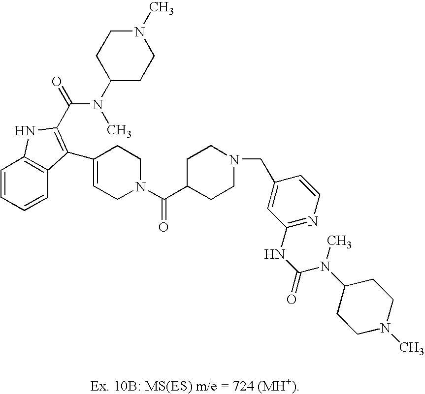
C1=CC=CC2=C1NC(C(N(C1CCN(C)CC1)C)=O)=C2C1=CCN(C(C2CCN(CC3=CC(NC(N(C4CCN(C)CC4)C)=O)=NC=C3)CC2)=O)CC1
